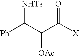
[Ph]C(C(C([X])=O)[OAc])[NHTs]
